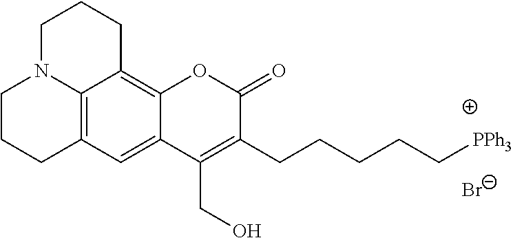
C1CCC2=C3N1CCCC3=C1C(=C2)C(CO)=C(CCCCC[PPh3])C(=O)O1.[Br-]
